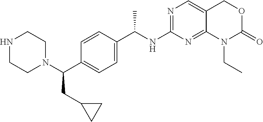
C1(C(NC2=NC=C3C(=N2)N(CC)C(=O)OC3)C)=CC=C(C(N2CCNCC2)CC2CC2)C=C1
